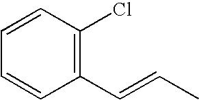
C1=CC(C=CC)=C(Cl)C=C1
